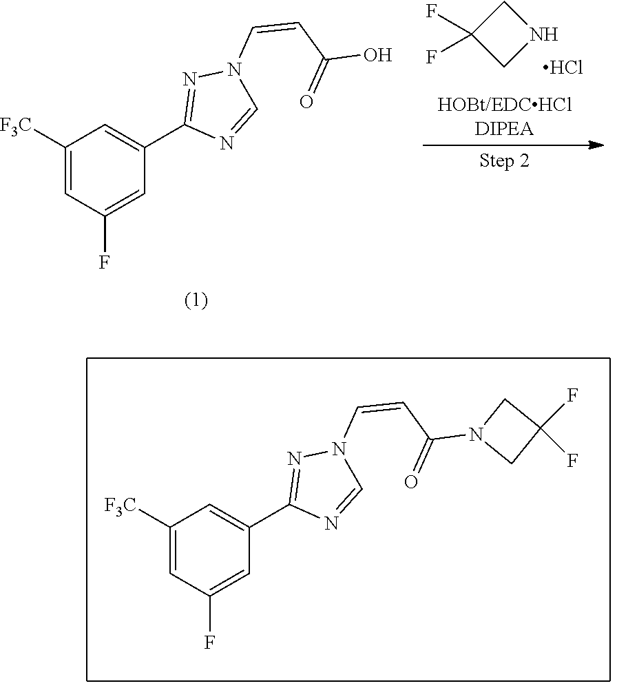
C1(F)(F)CNC1.Cl.C1([F3C])=CC(F)=CC(C2=NN(C=CC(=O)O)C=N2)=C1.C1([F3C])=CC(F)=CC(C2=NN(C=CC(=O)N3CC(F)(F)C3)C=N2)=C1
